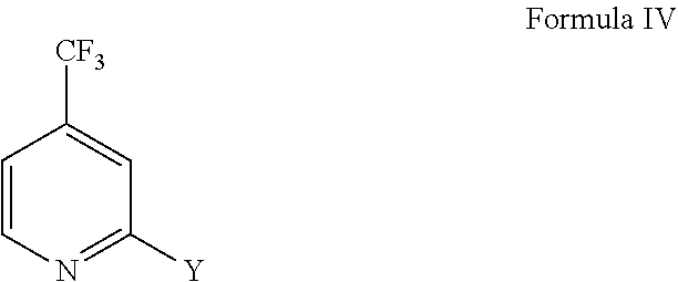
C1=CN=C([Y])C=C1[CF3]
